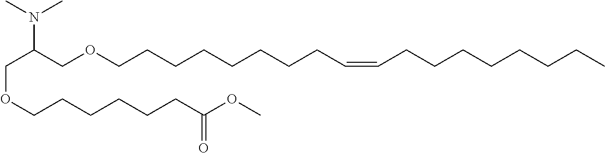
C(C(COCCCCCCCCC=CCCCCCCCC)N(C)C)OCCCCCCC(OC)=O
